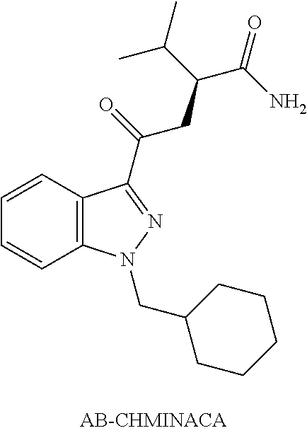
C1=CC2=C(C=C1)N(CC1CCCCC1)N=C2C(=O)CC(C(C)C)C(N)=O
